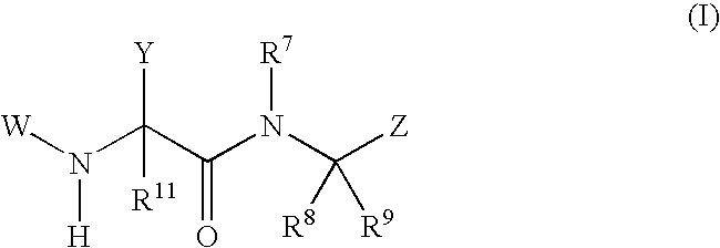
[W]N([H])C(C(N(C([Z])([R9])[R8])[R7])=O)([R11])[Y]
